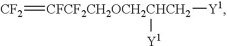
[CF2]=[CFCF2CH2OCH2CHCH2]([Y1])[Y1]
